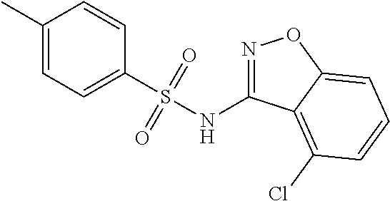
C1(C)=CC=C(S(NC2=NOC3=CC=CC(Cl)=C23)(=O)=O)C=C1
